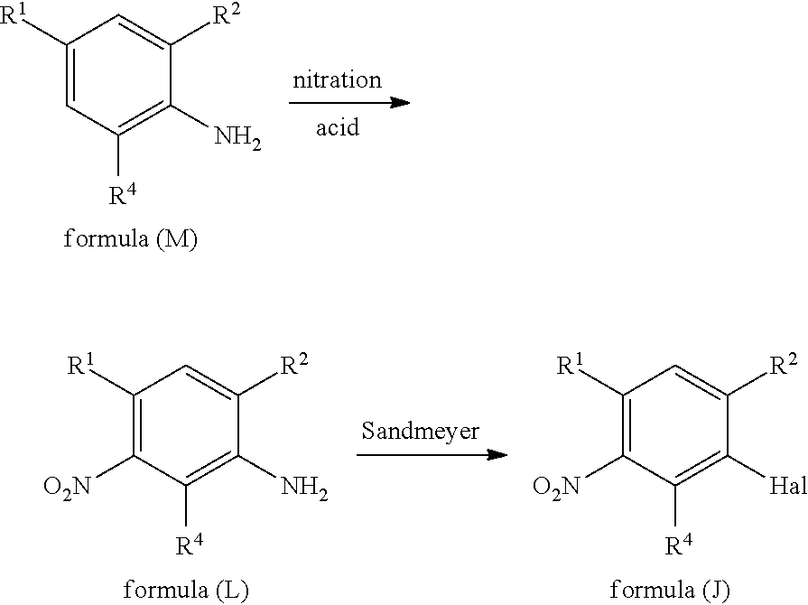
C1([R1])=CC([R4])=C(N)C([R2])=C1.C1([R1])=C([O2N])C([R4])=C([Hal])C([R2])=C1.C1([R1])=C([O2N])C([R4])=C(N)C([R2])=C1
